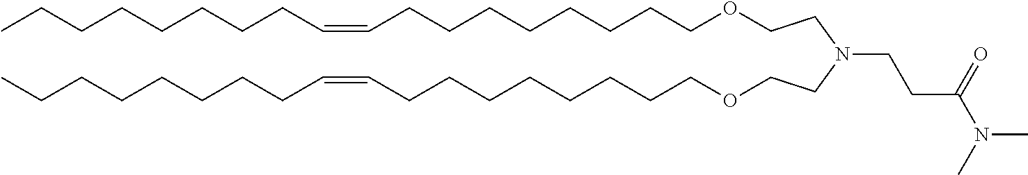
O(CCCCCCCCC=CCCCCCCCC)CCN(CCOCCCCCCCCC=CCCCCCCCC)CCC(N(C)C)=O
